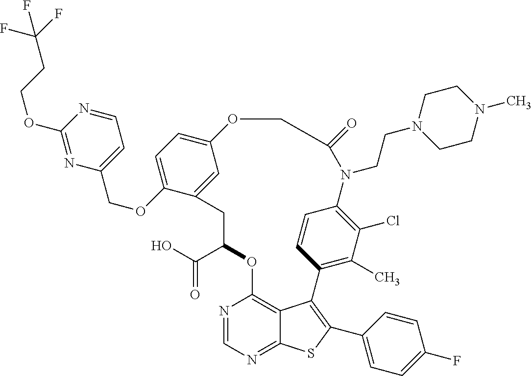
C1(C(O)=O)OC2=C3C(=NC=N2)SC(C2=CC=C(F)C=C2)=C3C2=C(C)C(Cl)=C(C=C2)N(CCN2CCN(C)CC2)C(=O)COC2=CC=C(OCC3=CC=NC(OCCC(F)(F)F)=N3)C(=C2)C1
